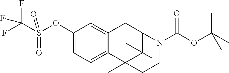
C1(OS(C(F)(F)F)(=O)=O)=CC=C2C(=C1)CC1C(C)(C)C2(C)CCN1C(OC(C)(C)C)=O
